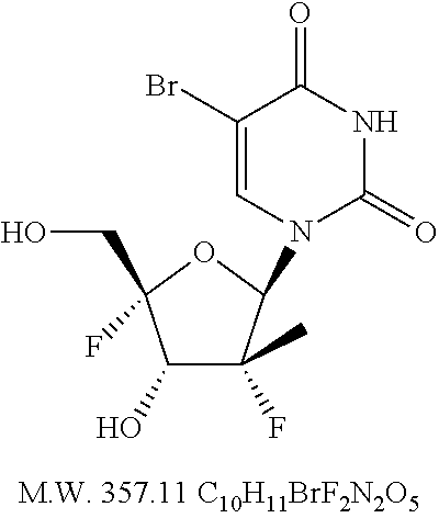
C1(Br)=CN(C2C(F)(C)C(O)C(CO)(F)O2)C(=O)NC1=O
